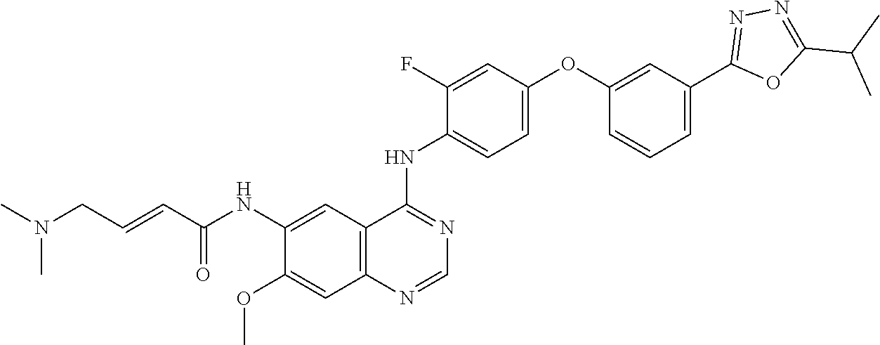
O=C(C=CCN(C)C)NC1=CC2=C(C=C1OC)N=CN=C2NC1=CC=C(OC2=CC(C3=NN=C(C(C)C)O3)=CC=C2)C=C1F
